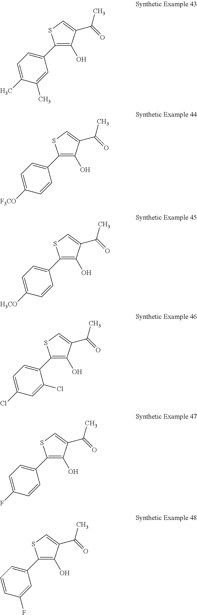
C1(C2=CC=C(C)C(C)=C2)=C(O)C(C(=O)C)=CS1.C1(C2=CC=C([F3CO])C=C2)=C(O)C(C(=O)C)=CS1.C1(C2=CC=C([H3CO])C=C2)=C(O)C(C(=O)C)=CS1.C1(C2=CC=C(Cl)C=C2Cl)=C(O)C(C(=O)C)=CS1.C1(C2=CC=C(F)C=C2)=C(O)C(C(=O)C)=CS1.C1(C2=CC=CC(F)=C2)=C(O)C(C(=O)C)=CS1
